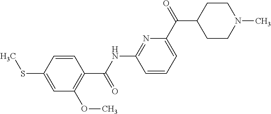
C1(C(NC2=NC(C(C3CCN(C)CC3)=O)=CC=C2)=O)=C(OC)C=C(SC)C=C1
